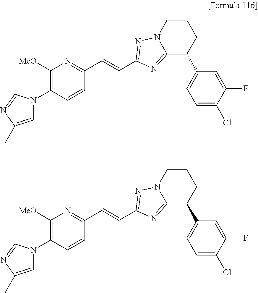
C1([MeO])=C(N2C=C(C)N=C2)C=CC(C=CC2=NN3CCCC(C4=CC=C(Cl)C(F)=C4)C3=N2)=N1.C1([MeO])=C(N2C=C(C)N=C2)C=CC(C=CC2=NN3CCCC(C4=CC=C(Cl)C(F)=C4)C3=N2)=N1
